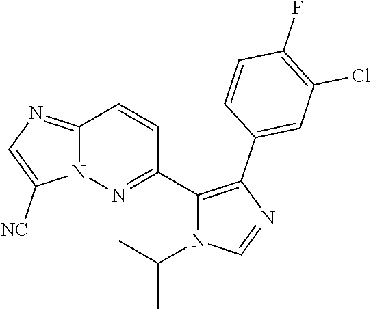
C12=NC=C([NC])N1N=C(C1=C(C3=CC(Cl)=C(F)C=C3)N=CN1C(C)C)C=C2
